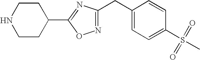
C1CNCCC1C1=NC(CC2=CC=C(S(C)(=O)=O)C=C2)=NO1
